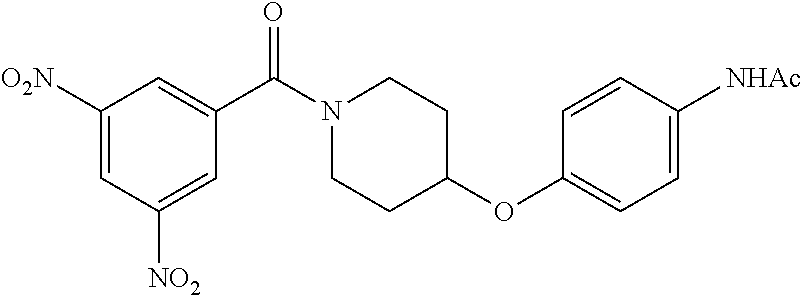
C1(C(N2CCC(OC3=CC=C([NHAc])C=C3)CC2)=O)=CC([O2N])=CC([NO2])=C1
